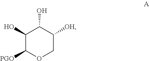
C1(O)C([PGO])OCC([OH])C1O
